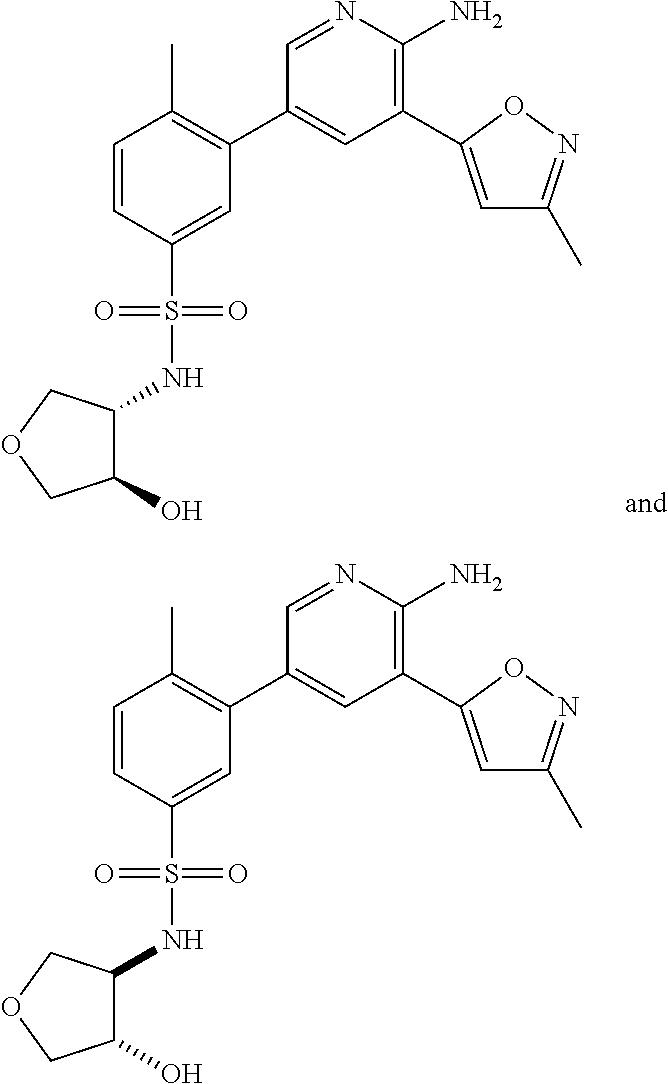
C1=CC(S(NC2C(O)COC2)(=O)=O)=CC(C2=CC(C3=CC(C)=NO3)=C(N)N=C2)=C1C.C1=CC(S(NC2C(O)COC2)(=O)=O)=CC(C2=CC(C3=CC(C)=NO3)=C(N)N=C2)=C1C
